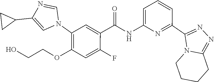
N1(C2=C(OCCO)C=C(F)C(C(NC3=CC=CC(C4=NN=C5N4CCCC5)=N3)=O)=C2)C=NC(C2CC2)=C1
